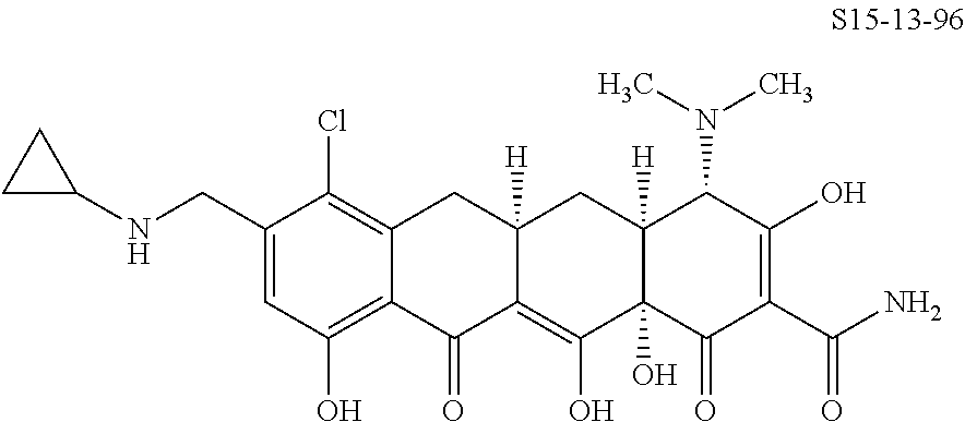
C1(CNC2CC2)=CC(O)=C2C(=C1Cl)CC1([H])C(=C(O)C3(O)C([H])(C1)C(N(C)C)C(O)=C(C(N)=O)C3=O)C2=O
